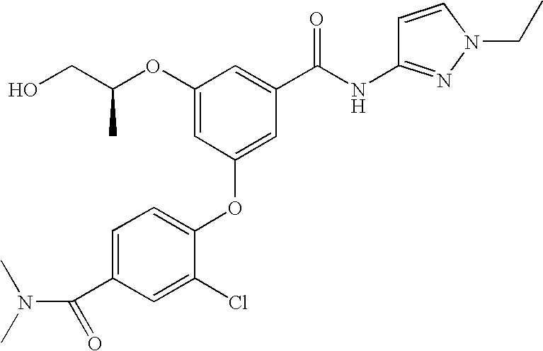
OCC(OC1=CC(OC2=CC=C(C(N(C)C)=O)C=C2Cl)=CC(C(NC2=NN(CC)C=C2)=O)=C1)C
